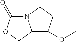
N12C(=O)OCC1C(OC)CC2
